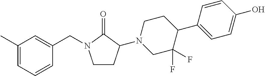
C1CC(N2CC(F)(F)C(C3=CC=C(O)C=C3)CC2)C(=O)N1CC1=CC(C)=CC=C1
